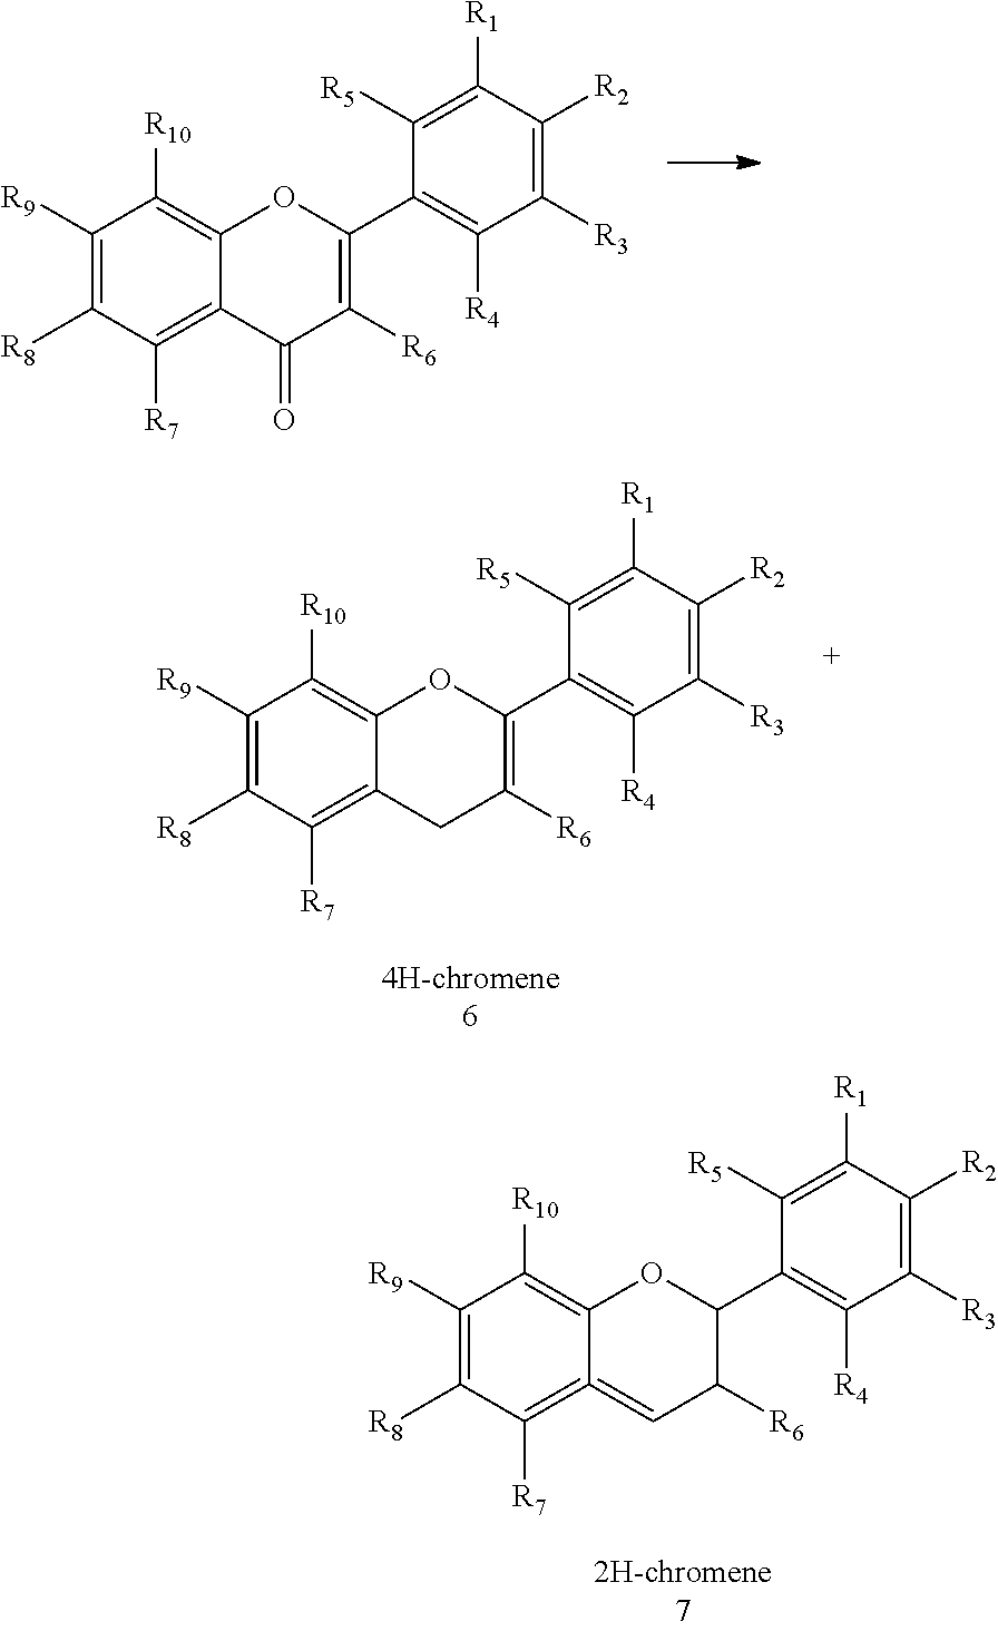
C1([R9])=C([R8])C([R7])=C2C(=C1[R10])OC(C1=C([R4])C([R3])=C([R2])C([R1])=C1[R5])=C([R6])C2=O.C1([R9])=C([R8])C([R7])=C2C(=C1[R10])OC(C1=C([R4])C([R3])=C([R2])C([R1])=C1[R5])=C([R6])C2.C1([R9])=C([R8])C([R7])=C2=CC([R6])C(C3=C([R4])C([R3])=C([R2])C([R1])=C3[R5])OC2=C1[R10]
